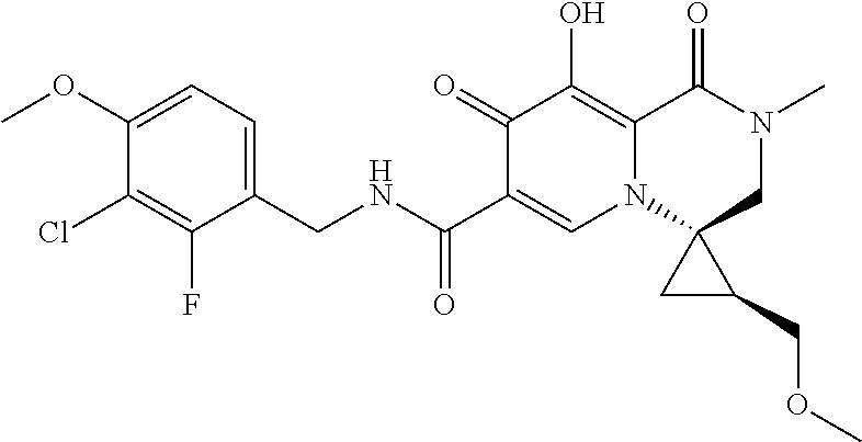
C1(OC)=CC=C(CNC(C2=CN3C(=C(O)C2=O)C(=O)N(C)CC32CC2COC)=O)C(F)=C1Cl
